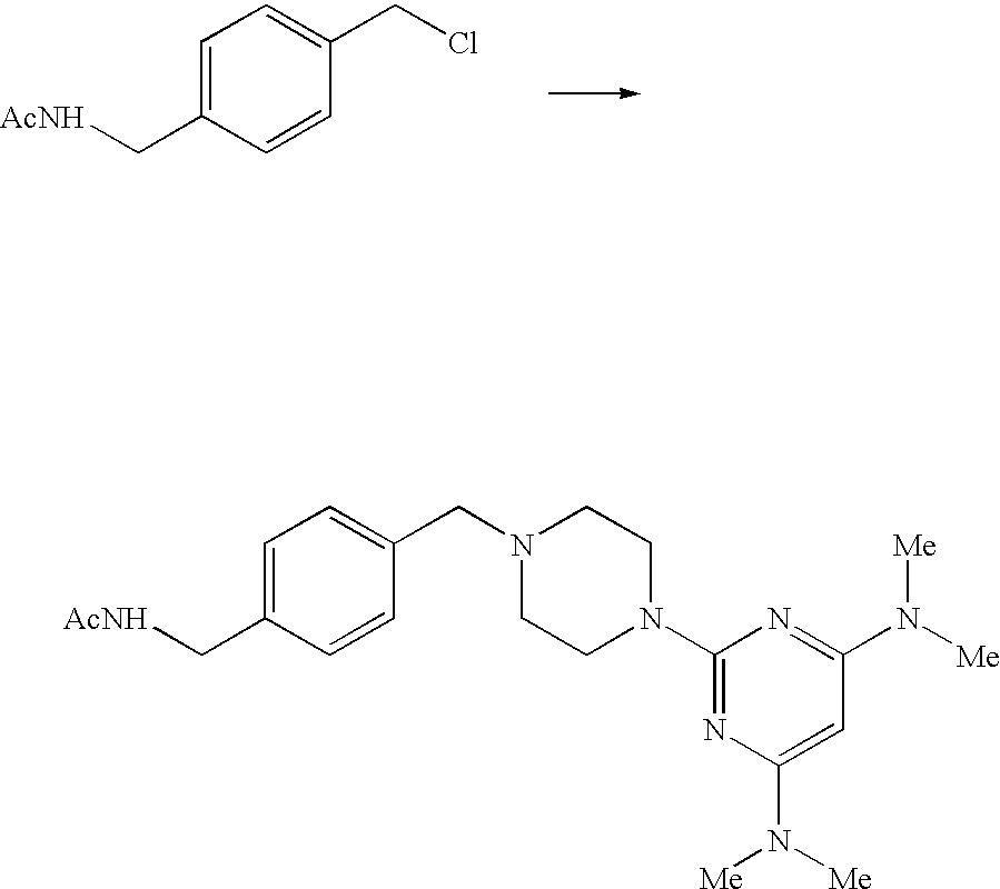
C1=C(C[AcNH])C=CC(CN2CCN(C3=NC(N([Me])[Me])=CC(N([Me])[Me])=N3)CC2)=C1.C1=C(C[AcNH])C=CC(CCl)=C1
